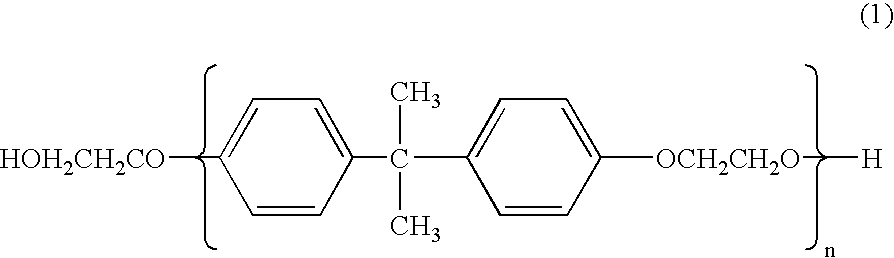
[HOH2CH2CO]C1=CC=C(C(C)(C)C2=CC=C([OCH2CH2O][H])C=C2)C=C1
